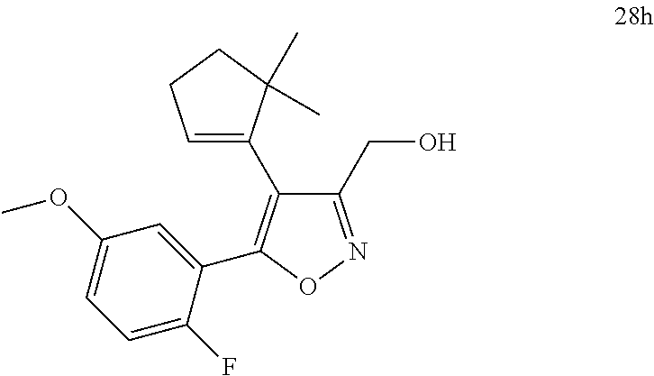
C1(CO)=NOC(C2=CC(OC)=CC=C2F)=C1C1=CCCC1(C)C
